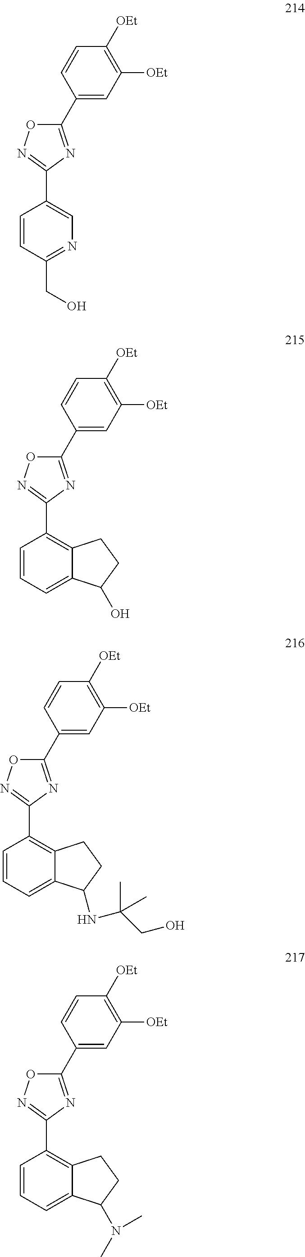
C1(C2=CC([OEt])=C([OEt])C=C2)=NC(C2=CN=C(CO)C=C2)=NO1.C1(C2=CC([OEt])=C([OEt])C=C2)=NC(C2=C3C(=CC=C2)C(O)CC3)=NO1.C1(C2=CC([OEt])=C([OEt])C=C2)=NC(C2=C3C(=CC=C2)C(NC(CO)(C)C)CC3)=NO1.C1(C2=CC([OEt])=C([OEt])C=C2)=NC(C2=C3C(=CC=C2)C(N(C)C)CC3)=NO1
